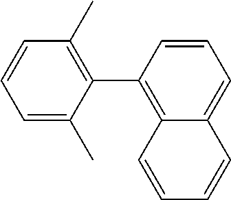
C1=CC(C)=C(C2=C3C(=CC=C2)C=CC=C3)C(C)=C1
